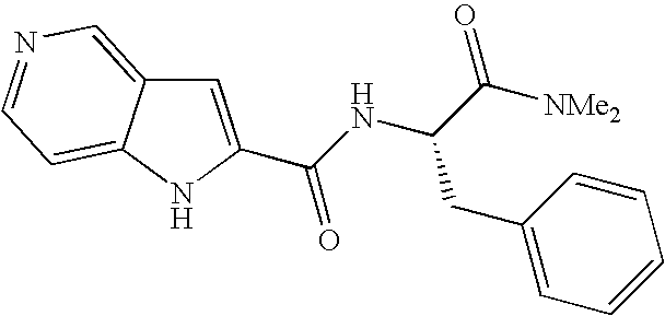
C(C1=CC2=CN=CC=C2N1)(NC(C([NMe2])=O)CC1=CC=CC=C1)=O
